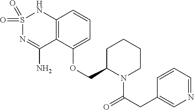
C12=C(C(OCC3N(C(CC4=CN=CC=C4)=O)CCCC3)=CC=C1)C(N)=NS(=O)(=O)N2
